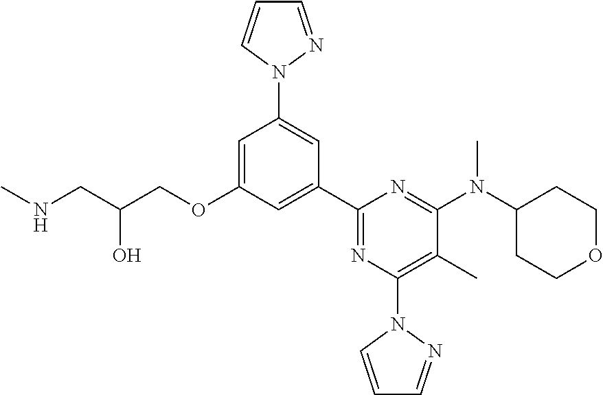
C1=C(OCC(CNC)O)C=C(C2=NC(N3C=CC=N3)=C(C)C(N(C3CCOCC3)C)=N2)C=C1N1N=CC=C1
